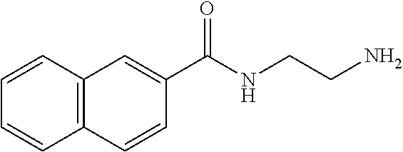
C12=C(C=CC=C1)C=C(C(NCCN)=O)C=C2
